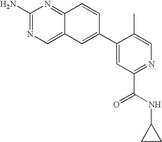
C12=NC(N)=NC=C1C=C(C1=CC(C(=O)NC3CC3)=NC=C1C)C=C2
